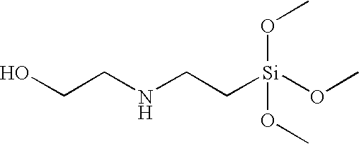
C(NCC[Si](OC)(OC)OC)CO
